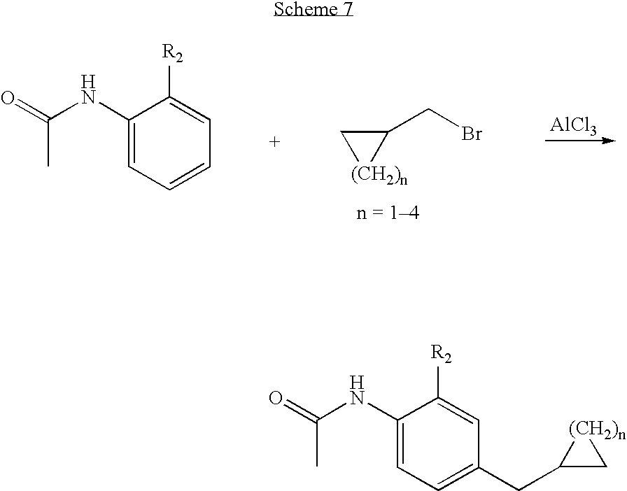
C1(CBr)C[(CH2)n]1.[AlCl3].C1(NC(=O)C)=CC=CC=C1[R2].C1(NC(=O)C)=CC=C(CC2C[(CH2)n]2)C=C1[R2]
